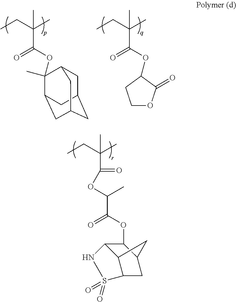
CCC(C(OC(C(OC1C2C3C(CC1C3)S(=O)(=O)N2)=O)C)=O)(C)C.CCC(C(=O)OC1(C)C2CC3CC(CC1C3)C2)(C)C.CCC(C(=O)OC1C(=O)OCC1)(C)C
